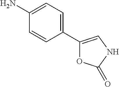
C1=CC(C2=CNC(=O)O2)=CC=C1N
